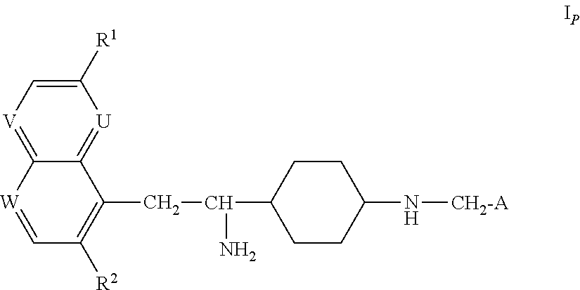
C1([R1])=C[V]=C2C(=[U]1)C(CC(N)C1CCC(N[CH2-A])CC1)=C([R2])C=[W]2
